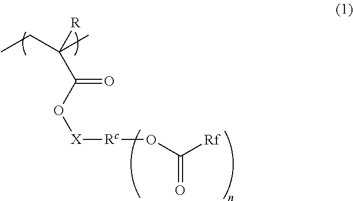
CCC(C)([R])C(O[X][Rc]OC([Rf])=O)=O
